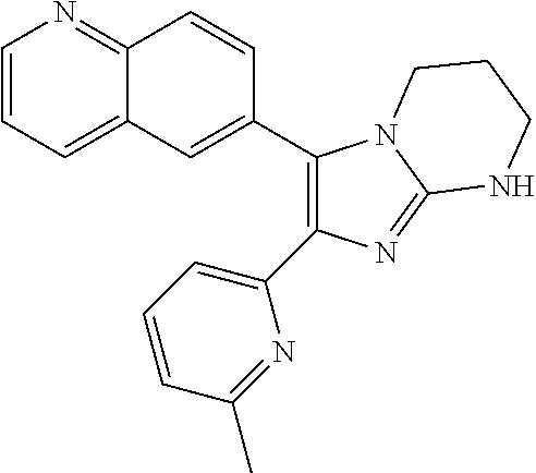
C1(C2=CC3=CC=CN=C3C=C2)=C(C2=CC=CC(C)=N2)N=C2N1CCCN2
